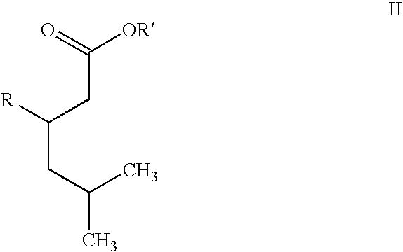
C(CC(C)C)(CC([OR])=O)[R]
